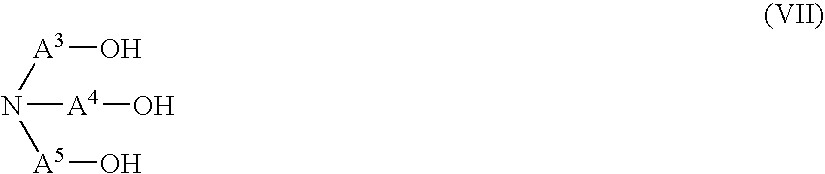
[A3](N([A5]O)[A4]O)O
